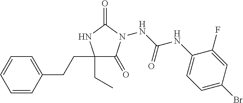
C1(CC)(CCC2=CC=CC=C2)C(=O)N(NC(NC2=CC=C(Br)C=C2F)=O)C(=O)N1
